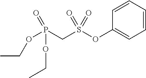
C1=CC=CC(OS(CP(OCC)(=O)OCC)(=O)=O)=C1
